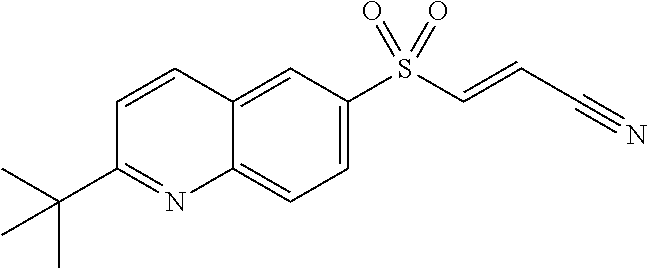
C1=C(S(C=CC#N)(=O)=O)C=C2C(=C1)N=C(C(C)(C)C)C=C2
